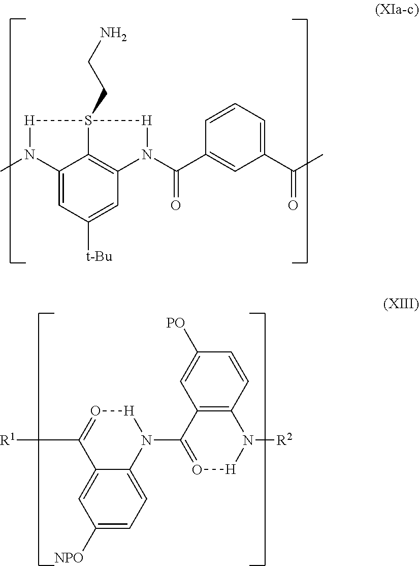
C12=CC([t-Bu])=CC3=C1S(CCN)([H]N2C)[H]N3C(=O)C1=CC(C(C)=O)=CC=C1.C12=CC([NPO])=CC=C1N(C1=O[H]N([R2])C3=C1C=C([PO])C=C3)[H]O=C2[R1]
